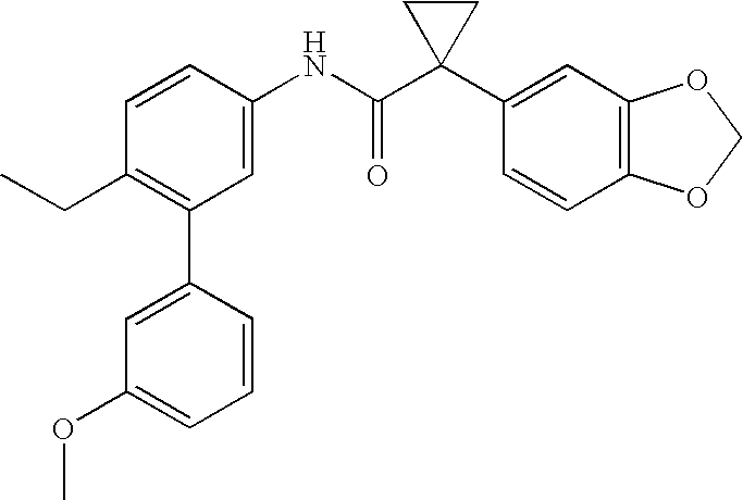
C1(NC(C2(C3=CC4=C(C=C3)OCO4)CC2)=O)=CC(C2=CC(OC)=CC=C2)=C(CC)C=C1
